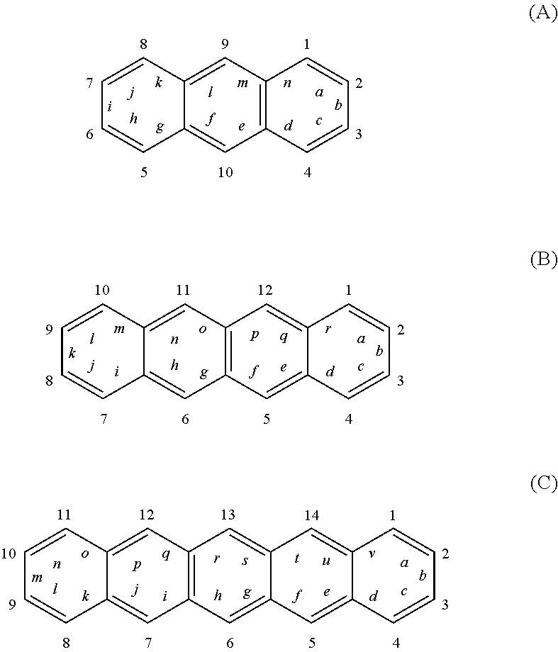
C12=CC3=C(C=C1C=CC=C2)C=CC=C3.C12=C(C=C3C(=C1)C=CC=C3)C=C1C(=C2)C=CC=C1.C12=C(C=C3C(=C1)C=C1C(=C3)C=CC=C1)C=C1C(=C2)C=CC=C1
